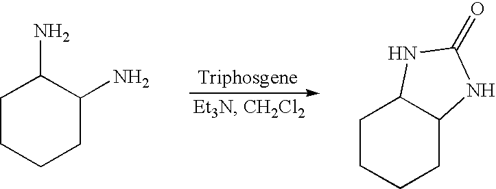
C1CCCC(N)C1N.C1CCCC2C1NC(=O)N2
